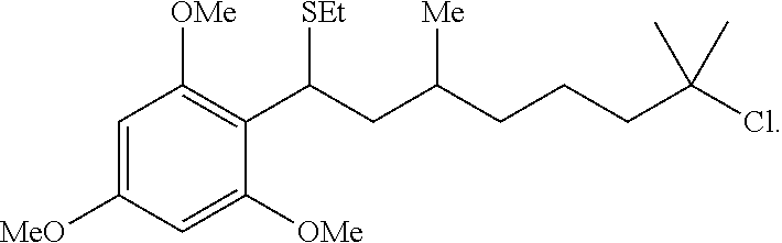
C1([MeO])=CC([OMe])=C(C(CC(CCCC(Cl)(C)C)[Me])[SEt])C([OMe])=C1
